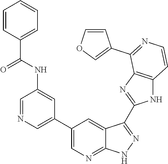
C1=NC=C(C2=CN=C3C(=C2)C(C2=NC4=C(N2)C=CN=C4C2=COC=C2)=NN3)C=C1NC(C1=CC=CC=C1)=O
